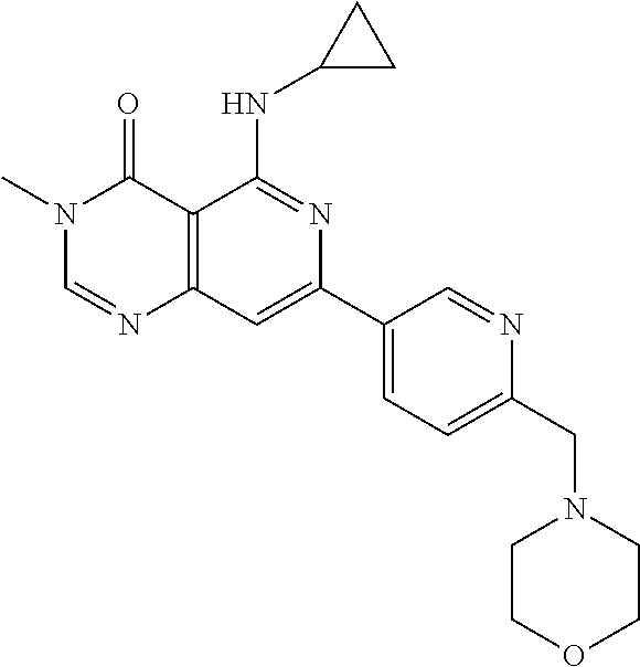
C12=C(C=C(C3=CC=C(CN4CCOCC4)N=C3)N=C1NC1CC1)N=CN(C)C2=O
